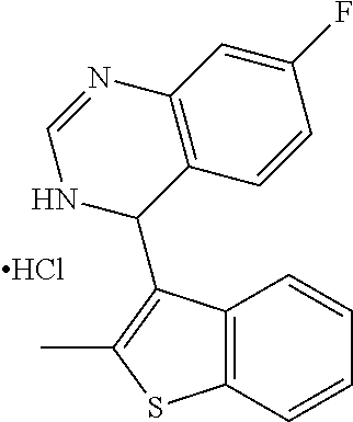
Cl.C12=C(C(C3C4=C(N=CN3)C=C(F)C=C4)=C(C)S1)C=CC=C2
